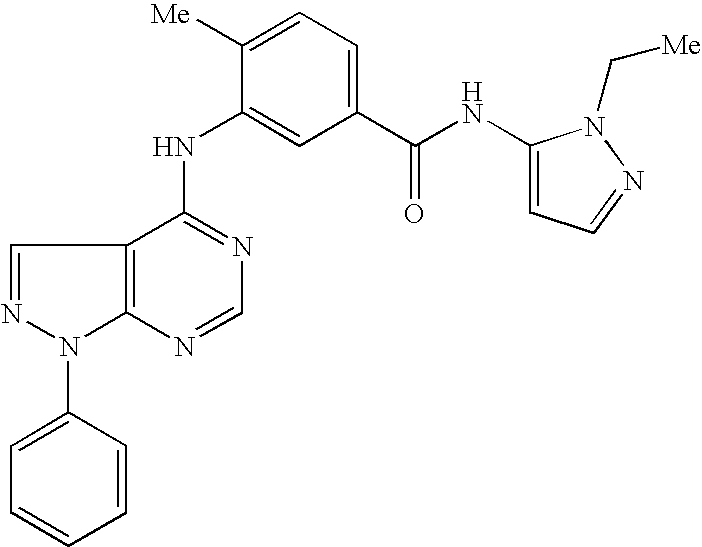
C12=C(C(NC3=CC(C(NC4=CC=NN4C[Me])=O)=CC=C3[Me])=NC=N1)C=NN2C1=CC=CC=C1
